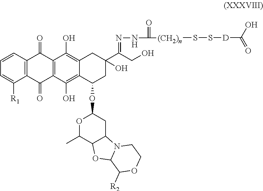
[D](SS[(CH2)n]C(NN=C(C1(O)CC2=C(O)C3=C(C(O)=C2C(OC2OC(C)C4C(C2)N2C(O4)C([R2])OCC2)C1)C(=O)C1=C(C3=O)C=CC=C1[R1])CO)=O)C(=O)O
